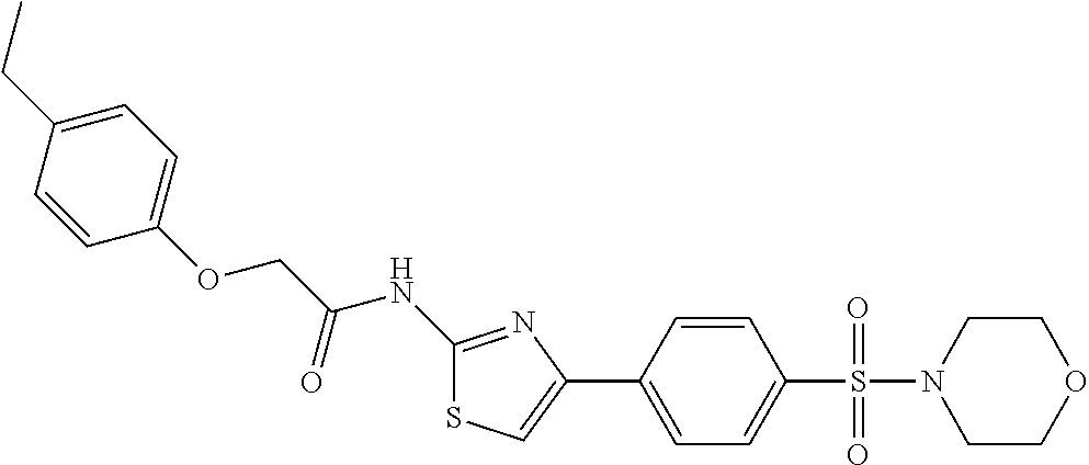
C1(NC(COC2=CC=C(CC)C=C2)=O)=NC(C2=CC=C(S(=O)(=O)N3CCOCC3)C=C2)=CS1
